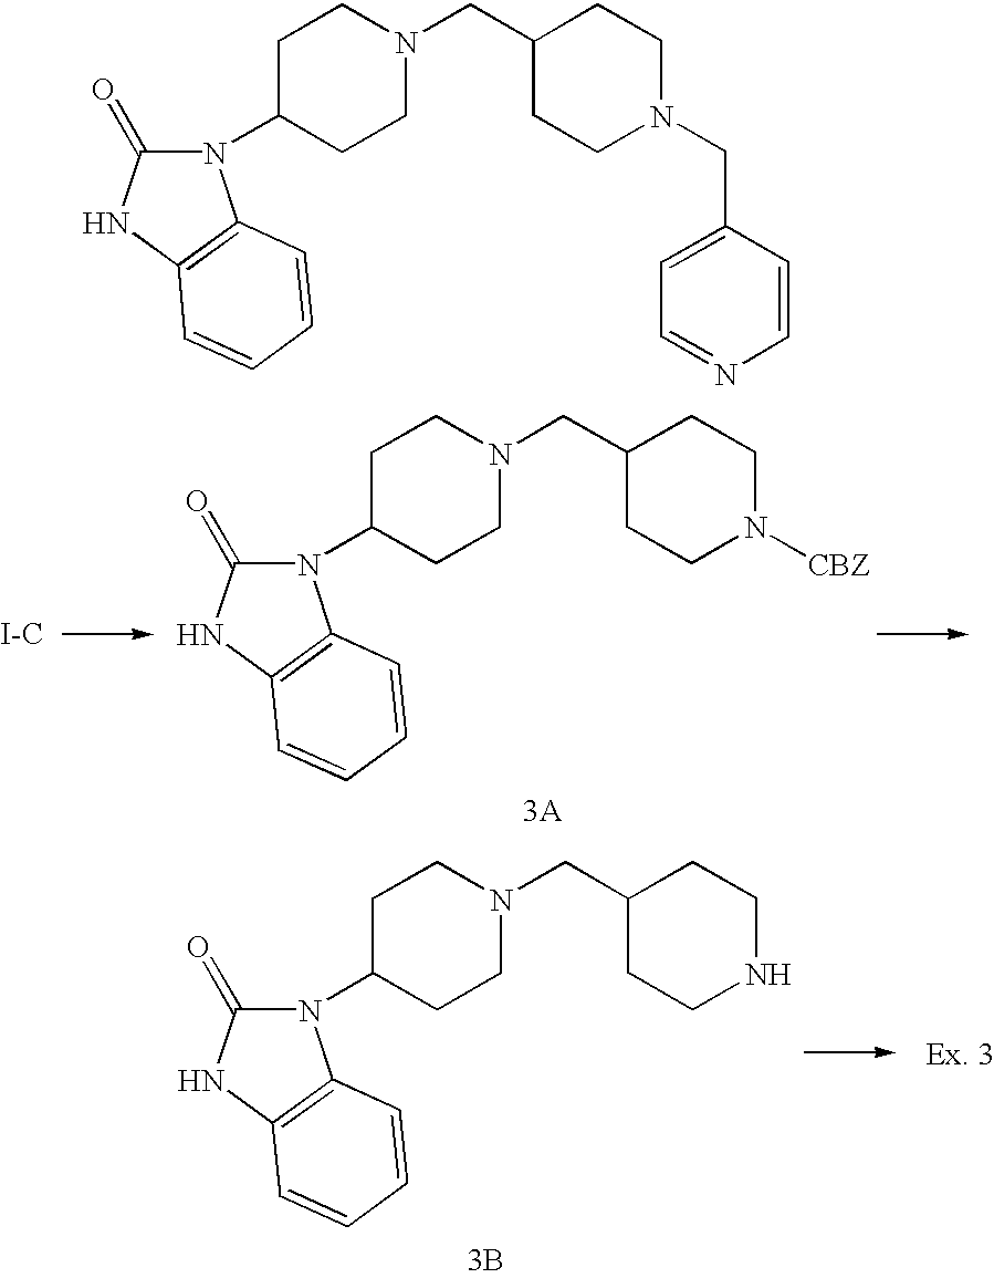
N1(C2CCN(CC3CCN(CC4=CC=NC=C4)CC3)CC2)C(=O)NC2=C1C=CC=C2.[I-C].N1(C2CCN(CC3CCN([CBZ])CC3)CC2)C(=O)NC2=C1C=CC=C2.[3A].N1(C2CCN(CC3CCNCC3)CC2)C(=O)NC2=C1C=CC=C2.[3B]
